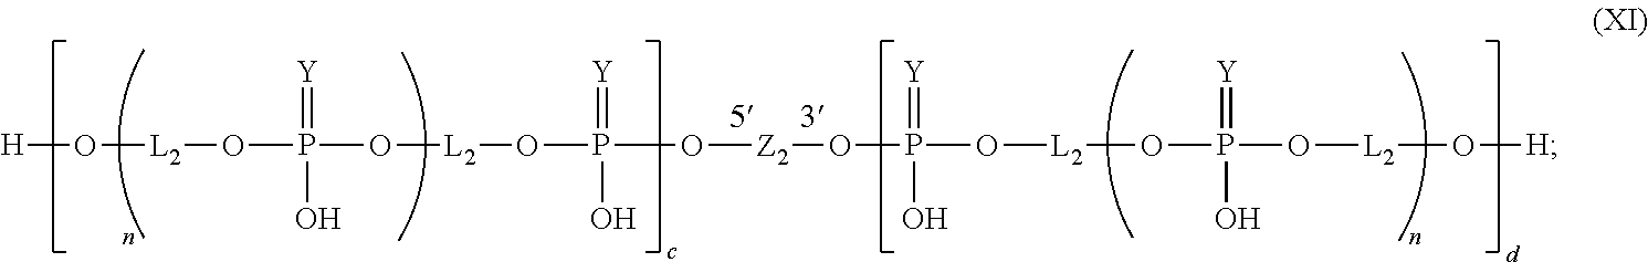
[H]O[L2]OP(=[Y])(O)O[L2]OP(O[Z2]OP(=[Y])(O)O[L2]OP(O[L2]O[H])(=[Y])O)(=[Y])O
